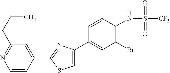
C1(C2=NC(C3=CC(Br)=C(NS([CF3])(=O)=O)C=C3)=CS2)=CC(CCC)=NC=C1
